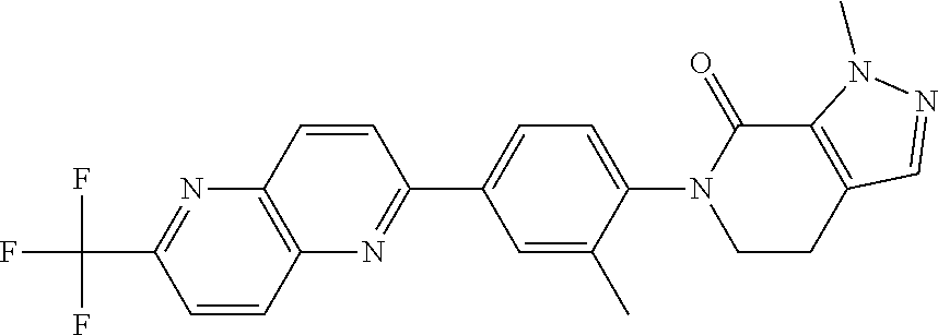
N1(C2=CC=C(C3=NC4=C(N=C(C(F)(F)F)C=C4)C=C3)C=C2C)CCC2=C(C1=O)N(C)N=C2
